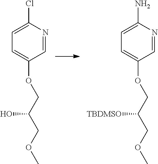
C1=C(Cl)N=CC(OCC(COC)O)=C1.C1=C(N)N=CC(OCC(COC)[TBDMSO])=C1
